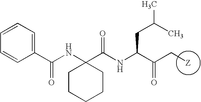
C1=CC=CC(C(NC2(C(NC(C(C[Z])=O)CC(C)C)=O)CCCCC2)=O)=C1
